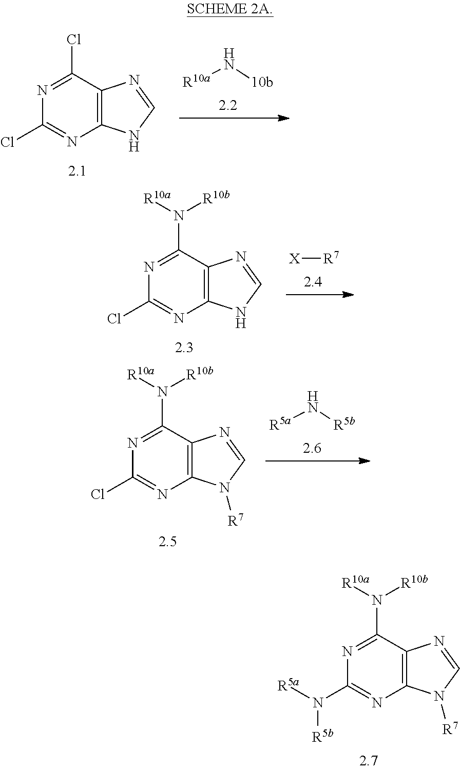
C12=C(C(N([R10a])[R10b])=NC(N([R5a])[R5b])=N1)N=CN2[R7].C12=C(C(Cl)=NC(Cl)=N1)N=CN2.[R10a]N[10b].C12=C(C(N([R10a])[R10b])=NC(Cl)=N1)N=CN2.[X][R7].C12=C(C(N([R10a])[R10b])=NC(Cl)=N1)N=CN2[R7].[R5a]N[R5b]
